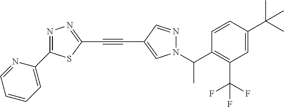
N1=C(C2=CC=CC=N2)SC(C#CC2=CN(C(C3=C(C(F)(F)F)C=C(C(C)(C)C)C=C3)C)N=C2)=N1
